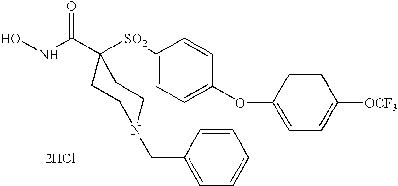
N(C(C1([SO2]C2=CC=C(OC3=CC=C([OCF3])C=C3)C=C2)CCN(CC2=CC=CC=C2)CC1)=O)O.[2HCl]
